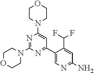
N1=C(N2CCOCC2)N=C(C2=CN=C(N)C=C2C(F)F)C=C1N1CCOCC1
